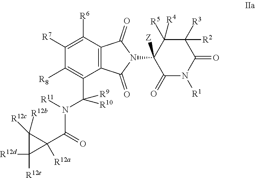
N1([R1])C(=O)C([R3])([R2])C([R5])([R4])C(N2C(=O)C3=C(C([R6])=C([R7])C([R8])=C3C(N([R11])C(C3([R12a])C([R12b])([R12c])C3([R12d])[R12e])=O)([R9])[R10])C2=O)([Z])C1=O
